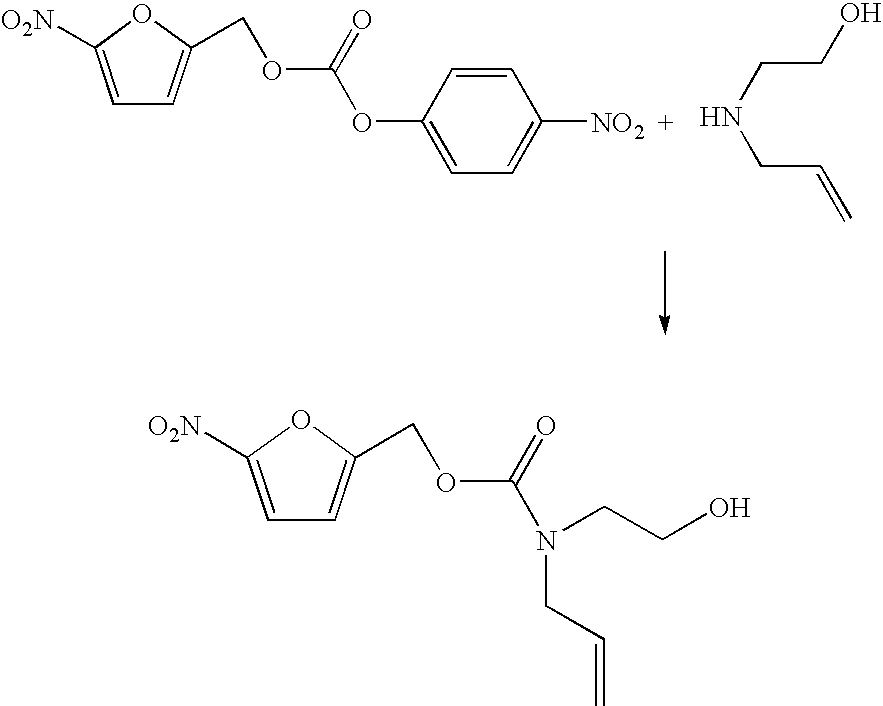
C1=C([O2N])OC(COC(=O)OC2=CC=C([NO2])C=C2)=C1.OCCNCC=C.C1=C([O2N])OC(COC(=O)N(CCO)CC=C)=C1
